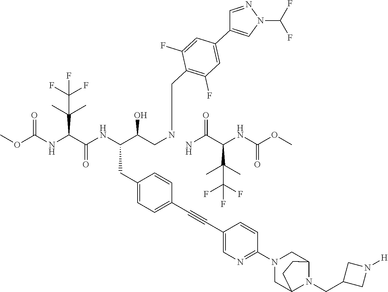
COC(=O)NC(C(=O)NC(C(CNCC1=C(F)C=C(C2=CN(C(F)F)N=C2)C=C1F)O)CC1=CC=C(C#CC2=CN=C(N3CC4N(CC5CN([H])C5)C(C3)CC4)C=C2)C=C1)C(C)(C)C(F)(F)F.C(C(C(C)(C)C(F)(F)F)NC(OC)=O)(=O)N
